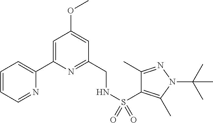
C1=CC=NC(C2=CC(OC)=CC(CNS(C3=C(C)N(C(C)(C)C)N=C3C)(=O)=O)=N2)=C1
